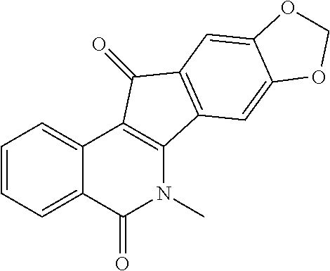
C1=CC=C2C(=C1)C1=C(N(C)C2=O)C2=C(C1=O)C=C1C(=C2)OCO1
